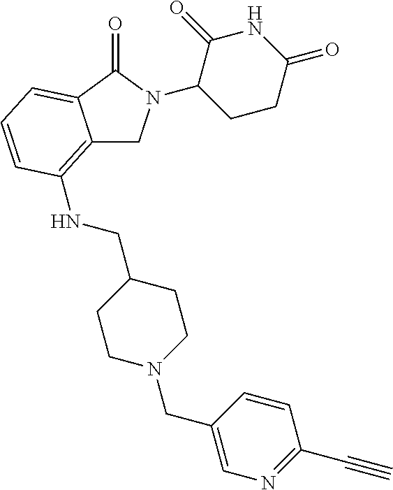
C1(N2CC3=C(NCC4CCN(CC5=CN=C(C#C)C=C5)CC4)C=CC=C3C2=O)CCC(=O)NC1=O
